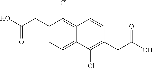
C1(CC(O)=O)=CC=C2C(=C1Cl)C=CC(CC(O)=O)=C2Cl
